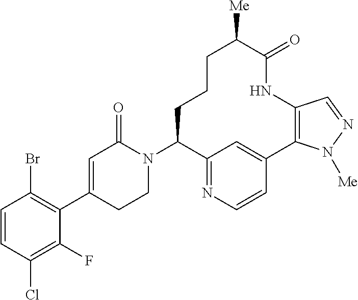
C1=CC(Cl)=C(F)C(C2=CC(=O)N(C3C4=NC=CC(=C4)C4=C(NC(=O)C([Me])CCC3)C=NN4[Me])CC2)=C1Br
